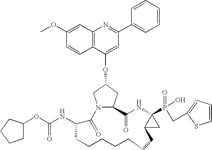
C12=C(C=C(OC)C=C1)N=C(C1=CC=CC=C1)C=C2OC1CN2C(C1)C(=O)NC1(P(=O)(O)CC3=CC=CS3)C(C1)C=CCCCCCC(NC(=O)OC1CCCC1)C2=O
